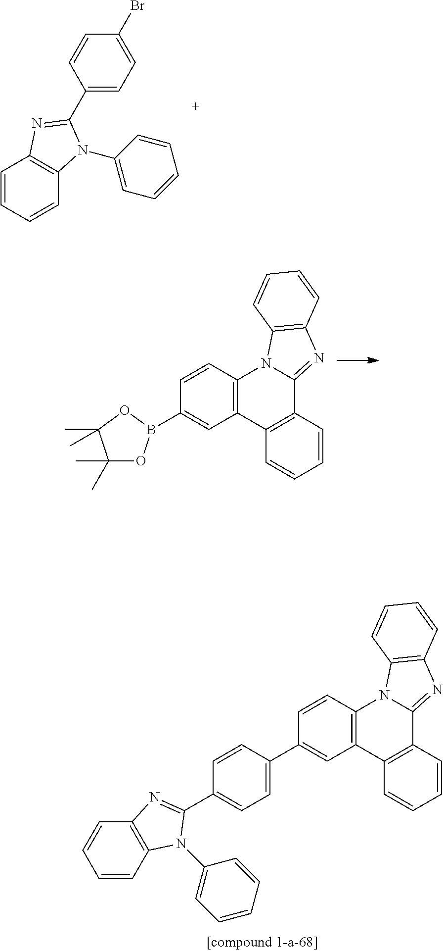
C1=CC=CC2=C1N=C(C1=CC=C(Br)C=C1)N2C1=CC=CC=C1.C12=C(C3=C(C4=NC5=C(N14)C=CC=C5)C=CC=C3)C=C(B1OC(C)(C)C(C)(C)O1)C=C2.C12=C(C3=C(C4=NC5=C(N14)C=CC=C5)C=CC=C3)C=C(C1=CC=C(C3=NC4=C(C=CC=C4)N3C3=CC=CC=C3)C=C1)C=C2
